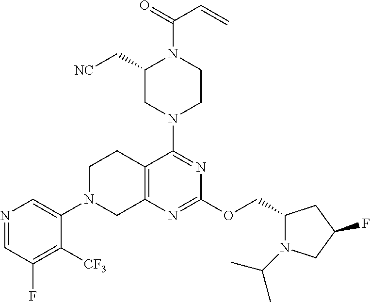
N1=CC(F)=C([CF3])C(N2CC3=C(CC2)C(N2CCN(C(=O)C=C)C(C[NC])C2)=NC(OCC2N(C(C)C)CC(F)C2)=N3)=C1
